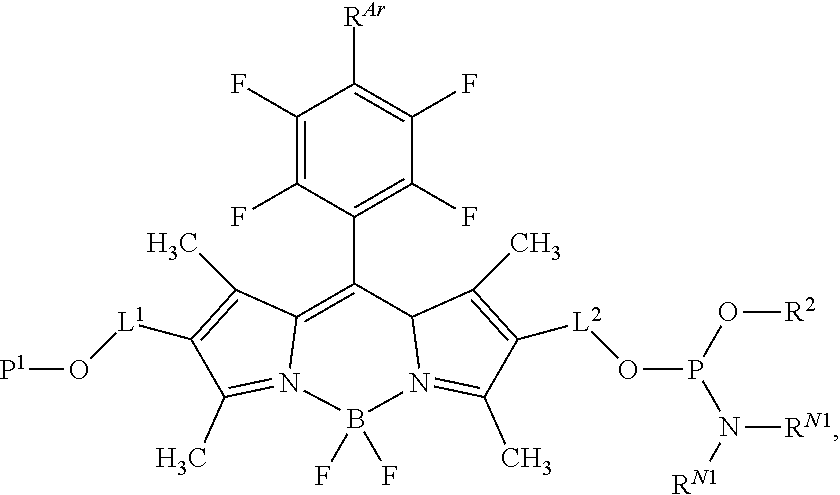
C12=C(C3=C(F)C(F)=C([RAr])C(F)=C3F)C3N(=C(C)C([L2]OP(N([RN1])[RN1])O[R2])=C3C)B(F)(F)N1=C(C)C([L1]O[P1])=C2C
